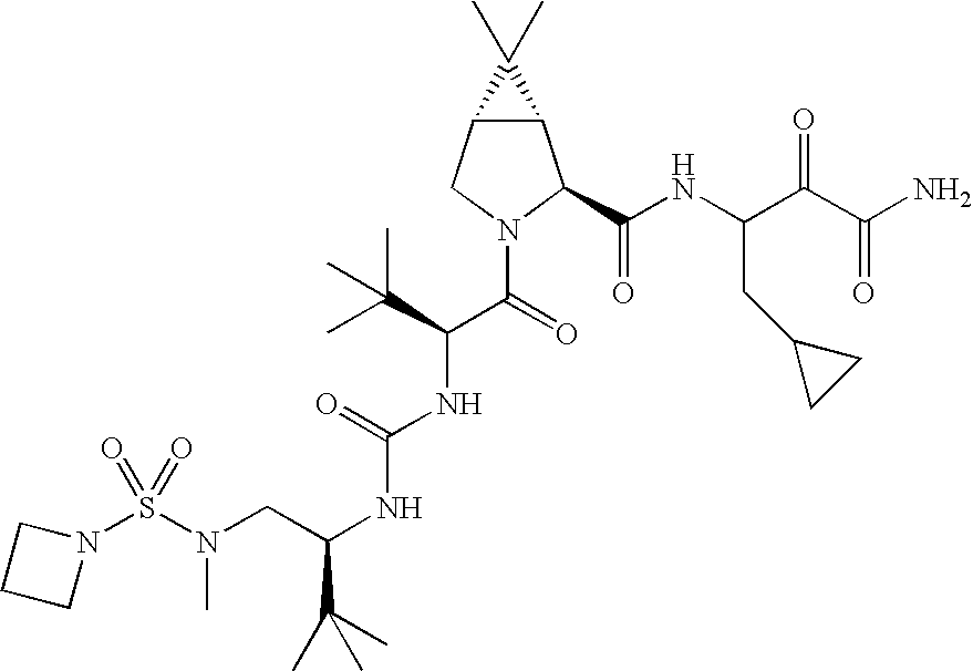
N(C(NC(C(=O)N1C(C(NC(C(C(N)=O)=O)CC2CC2)=O)C2C(C1)C2(C)C)C(C)(C)C)=O)C(CN(S(N1CCC1)(=O)=O)C)C(C)(C)C
